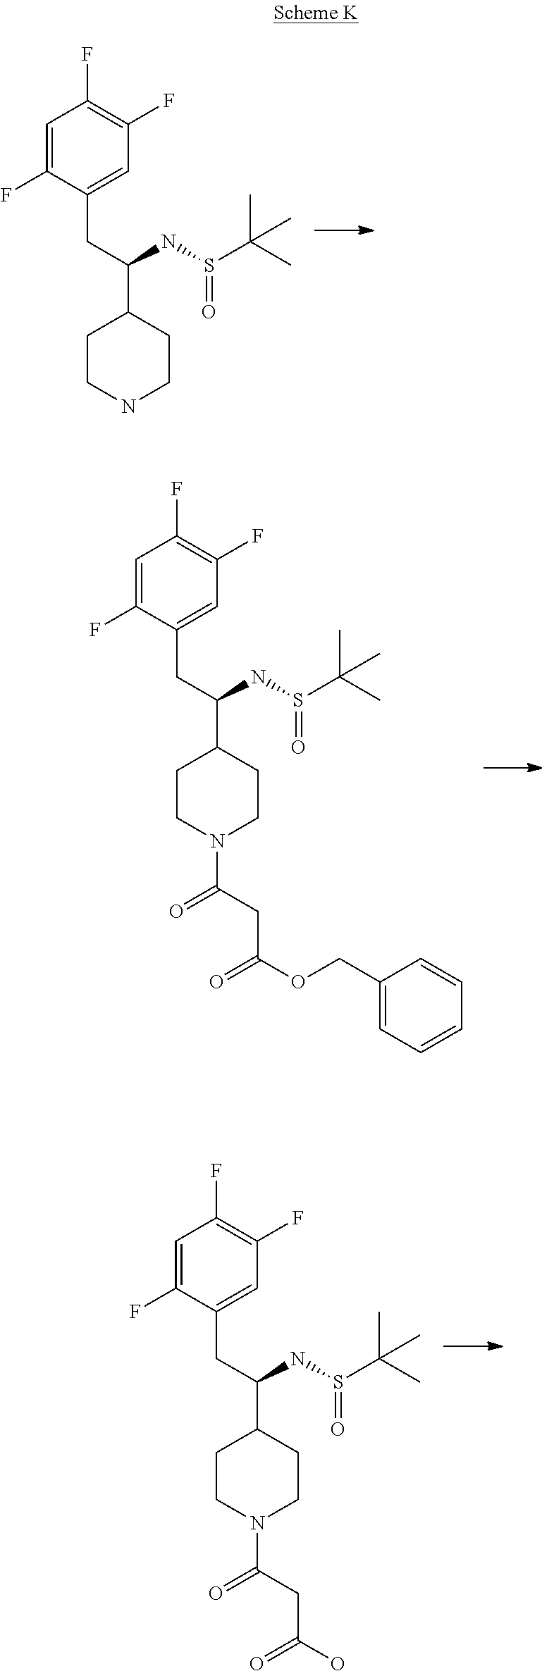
N1CCC(C(NS(C(C)(C)C)=O)CC2=CC(F)=C(F)C=C2F)CC1.N1(C(=O)CC(O)=O)CCC(C(NS(C(C)(C)C)=O)CC2=CC(F)=C(F)C=C2F)CC1.N1(C(CC(OCC2=CC=CC=C2)=O)=O)CCC(C(NS(C(C)(C)C)=O)CC2=CC(F)=C(F)C=C2F)CC1
